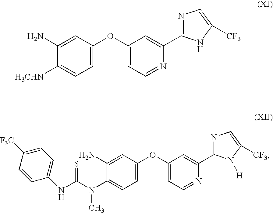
C1(N)=CC(OC2=CC=NC(C3=NC=C([CF3])N3[H])=C2)=CC=C1N(C(NC1=CC=C([F3C])C=C1)=S)C.C1(N)=CC(OC2=CC=NC(C3=NC=C([CF3])N3)=C2)=CC=C1[H3CHN]
